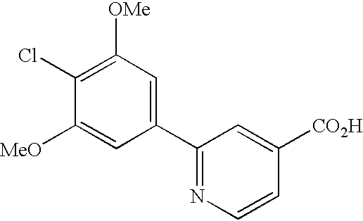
C1(Cl)=C([OMe])C=C(C2=NC=CC([CO2H])=C2)C=C1[MeO]
